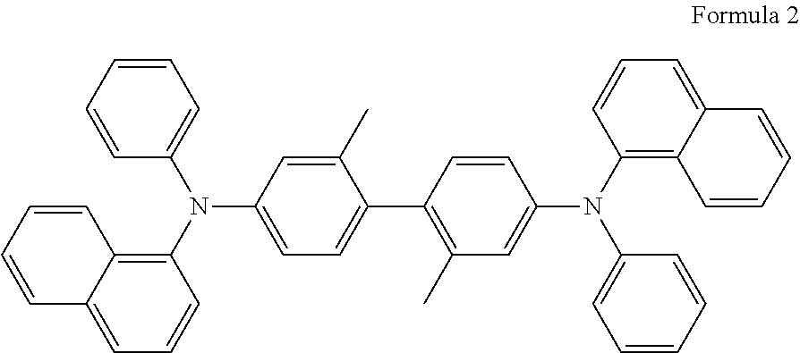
C1=CC=CC(N(C2=CC=C(C3=C(C)C=C(N(C4=CC=CC=C4)C4=C5C(=CC=C4)C=CC=C5)C=C3)C(C)=C2)C2=C3C(=CC=C2)C=CC=C3)=C1
